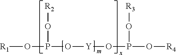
O(P(O[R2])O[Y]OP(O[R3])O[R4])[R1]
